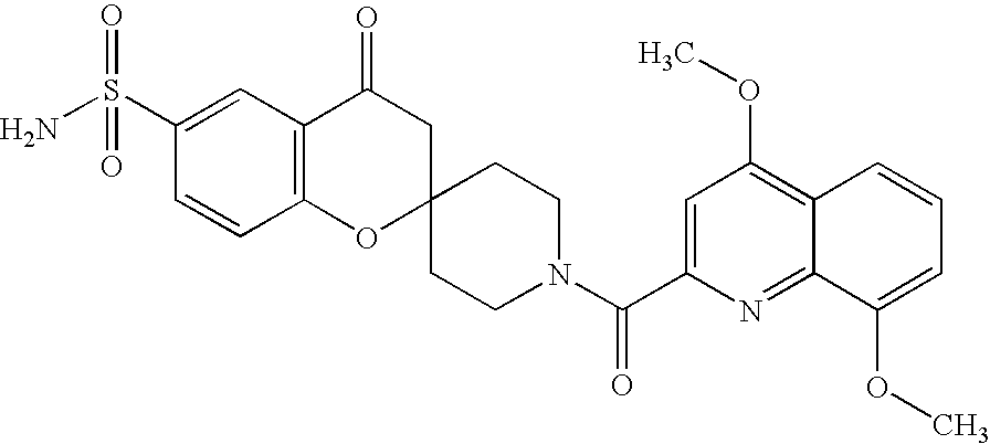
C12=C(C(=O)CC3(O1)CCN(C(C1=CC(OC)=C4C(=N1)C(OC)=CC=C4)=O)CC3)C=C(S(=O)(N)=O)C=C2
